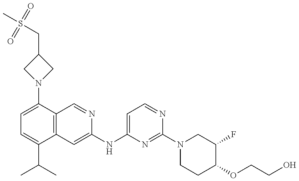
C1=C(N2CC(CS(C)(=O)=O)C2)C2=C(C(C(C)C)=C1)C=C(NC1=CC=NC(N3CCC(OCCO)C(F)C3)=N1)N=C2
